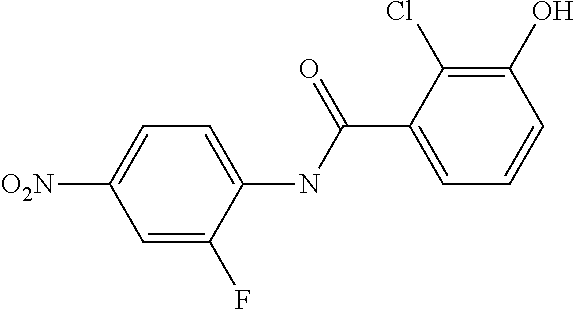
C1=C(F)C(NC(C2=CC=CC(O)=C2Cl)=O)=CC=C1[O2N]
